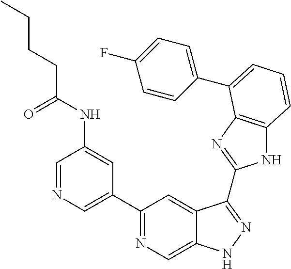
C1=NC=C(C2=NC=C3C(=C2)C(C2=NC4=C(N2)C=CC=C4C2=CC=C(F)C=C2)=NN3)C=C1NC(CCCC)=O
